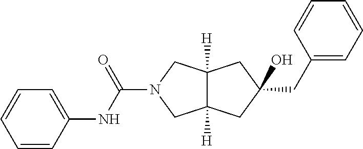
C12([H])C([H])(CC(O)(CC3=CC=CC=C3)C1)CN(C(=O)NC1=CC=CC=C1)C2
